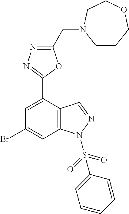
C(C1=NN=C(C2=CC(Br)=CC3=C2C=NN3S(C2=CC=CC=C2)(=O)=O)O1)N1CCCOCC1
